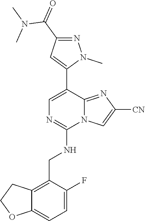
C12=CC=C(F)C(CNC3=NC=C(C4=CC(C(=O)N(C)C)=NN4C)C4=NC([CN])=CN34)=C1CCO2
